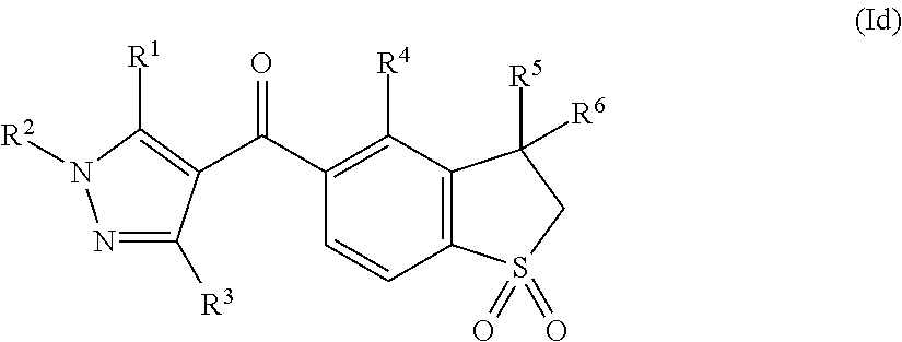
C1=CC2=C(C([R4])=C1C(=O)C1=C([R1])N([R2])N=C1[R3])C([R5])([R6])CS2(=O)=O
